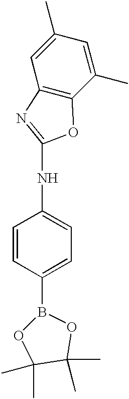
C1=CC(B2OC(C)(C)C(C)(C)O2)=CC=C1NC1=NC2=C(O1)C(C)=CC(C)=C2
